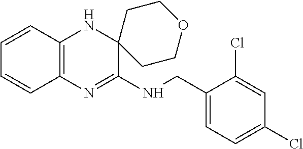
C12=C(N=C(NCC3=CC=C(Cl)C=C3Cl)C3(N1)CCOCC3)C=CC=C2
